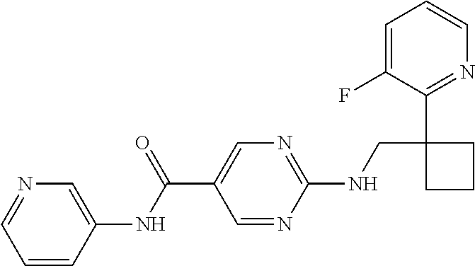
C1=C(F)C(C2(CNC3=NC=C(C(NC4=CN=CC=C4)=O)C=N3)CCC2)=NC=C1
